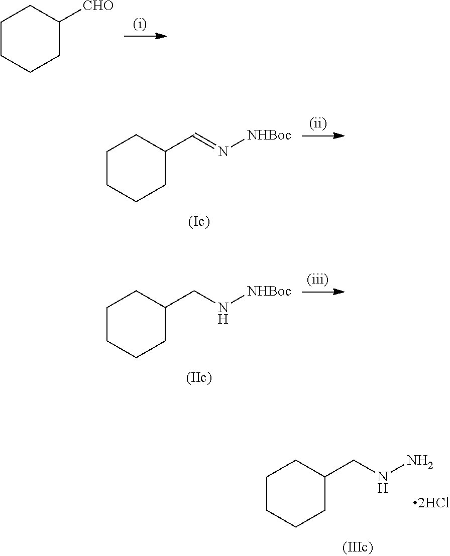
C1CCCC(CNN)C1.C1CCCC([CHO])C1.C1CCCC(C=N[NHBoc])C1.C1CCCC(CN[NHBoc])C1
